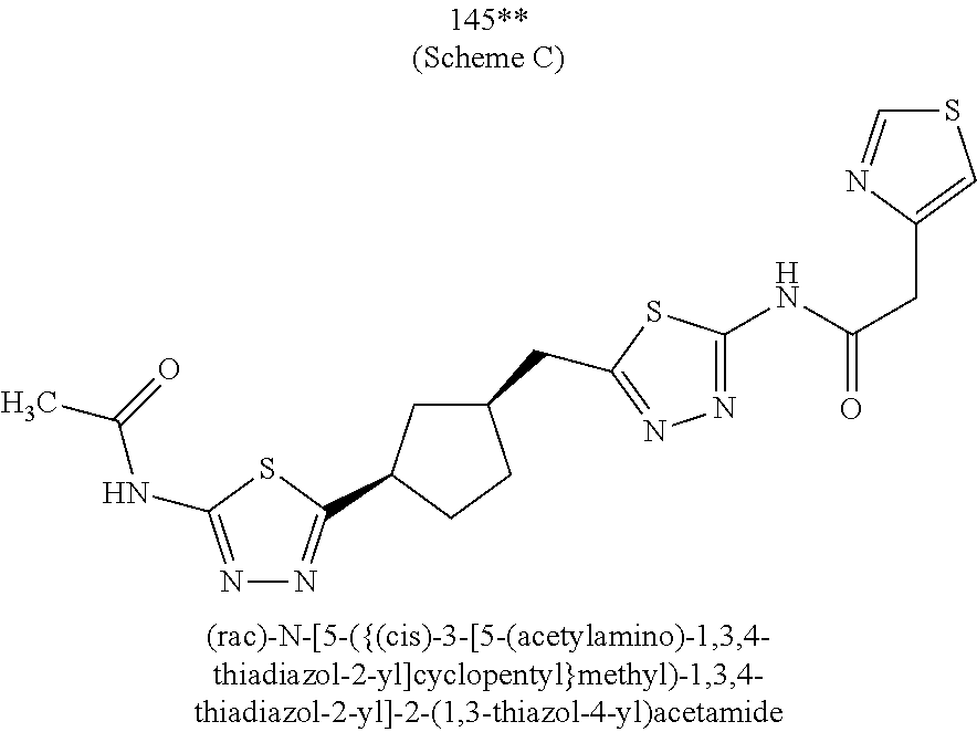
C1C(CC2=NN=C(NC(=O)CC3=CSC=N3)S2)CCC1C1=NN=C(NC(=O)C)S1
